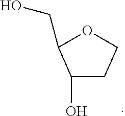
C1(CO)OCCC1O
